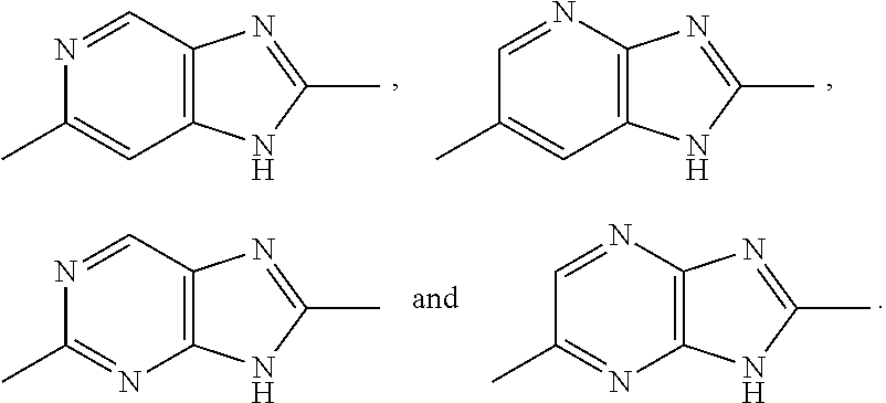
C12=C(C=NC(C)=C1)N=C(C)N2.C12=C(N=CC(C)=C1)N=C(C)N2.C12=C(C=NC(C)=N1)N=C(C)N2.C12=C(N=CC(C)=N1)N=C(C)N2
